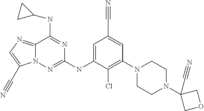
C12=NC=C(C#N)N1N=C(NC1=CC(C#N)=CC(N3CCN(C4(C#N)COC4)CC3)=C1Cl)N=C2NC1CC1
